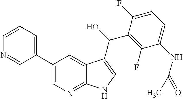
C12=NC=C(C3=CC=CN=C3)C=C1C(C(O)C1=C(F)C(NC(C)=O)=CC=C1F)=CN2
